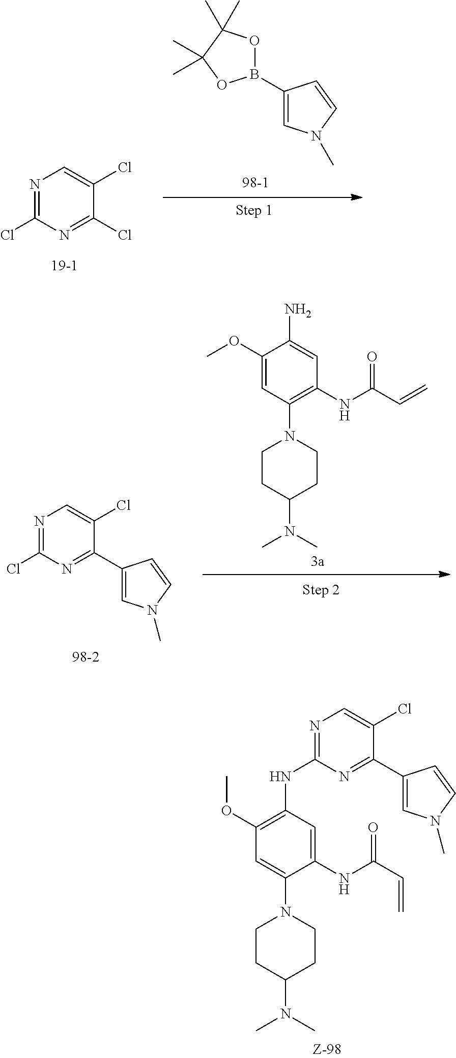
C1(B2OC(C)(C)C(C)(C)O2)=CN(C)C=C1.C1(Cl)=NC=C(Cl)C(Cl)=N1.C1(Cl)=NC=C(Cl)C(C2=CN(C)C=C2)=N1.C1(OC)=CC(N2CCC(N(C)C)CC2)=C(NC(=O)C=C)C=C1N.C1(NC2=C(OC)C=C(N3CCC(N(C)C)CC3)C(NC(=O)C=C)=C2)=NC=C(Cl)C(C2=CN(C)C=C2)=N1
